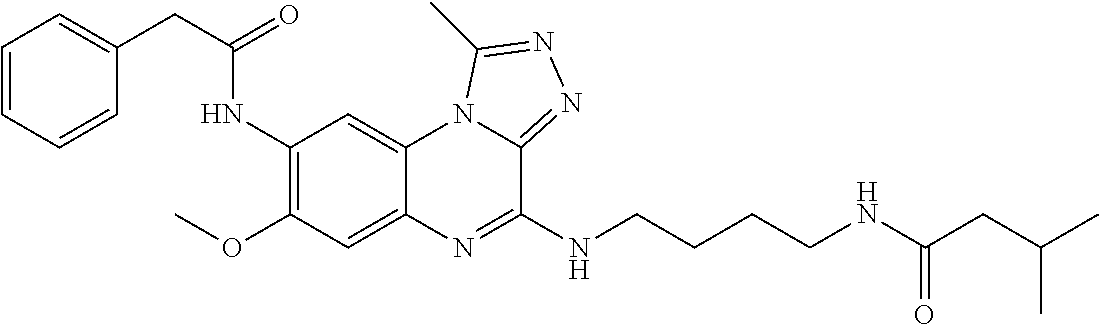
C1(NC(CC2=CC=CC=C2)=O)=C(OC)C=C2C(=C1)N1C(=NN=C1C)C(NCCCCNC(CC(C)C)=O)=N2
